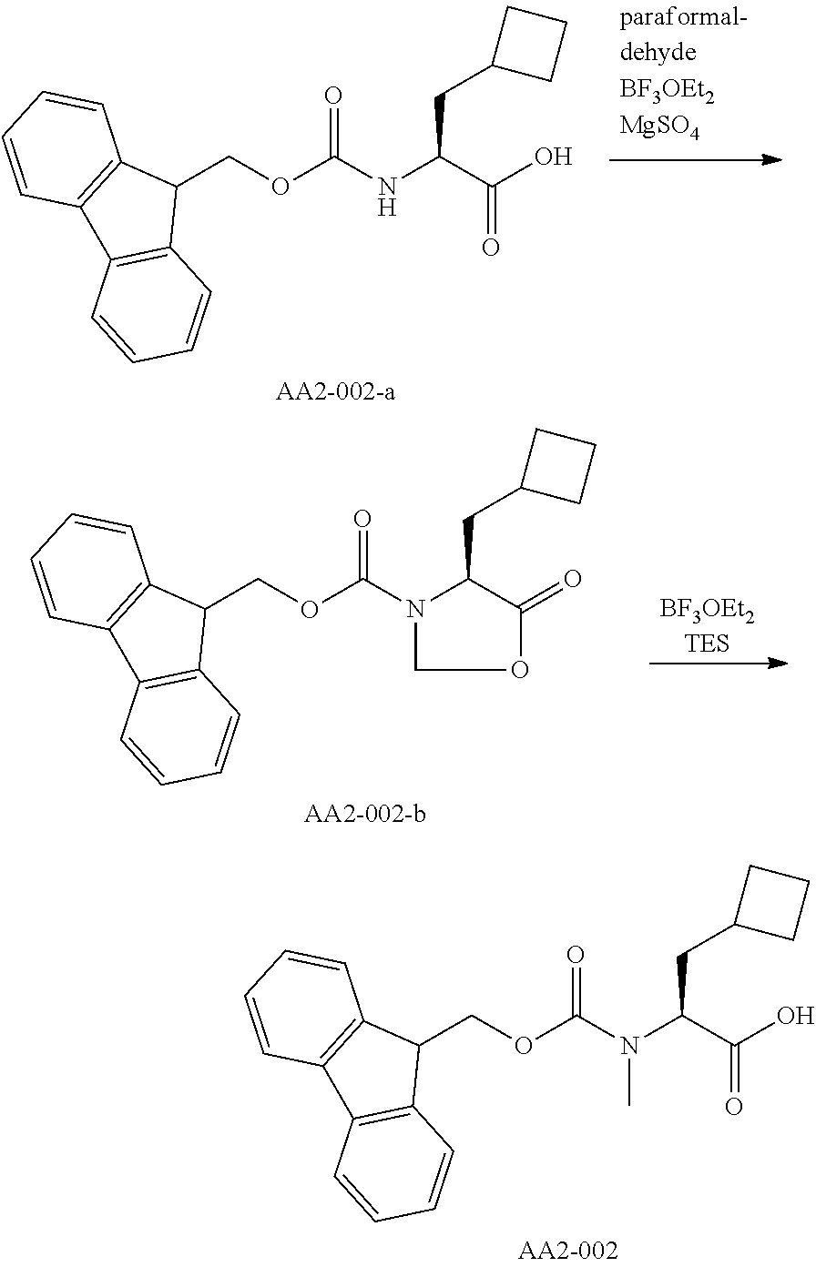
C1(COC(NC(C(=O)O)CC2CCC2)=O)C2=C(C3=C1C=CC=C3)C=CC=C2.C1(COC(N2C(CC3CCC3)C(=O)OC2)=O)C2=C(C3=C1C=CC=C3)C=CC=C2.C1(COC(N(C(C(O)=O)CC2CCC2)C)=O)C2=C(C3=C1C=CC=C3)C=CC=C2
